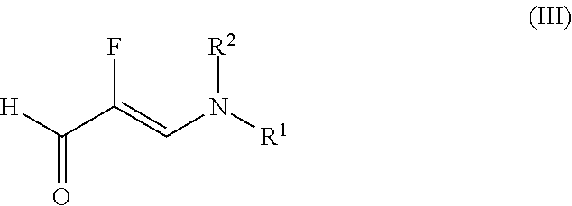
C(C(=CN([R1])[R2])F)([H])=O
